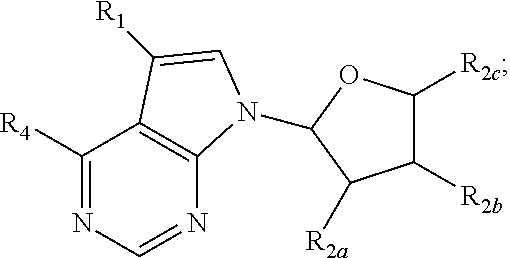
C1([R4])=NC=NC2=C1C([R1])=CN2C1OC([R2c])C([R2b])C1[R2a]
